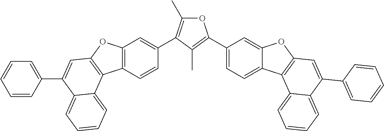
O1C(C)=C(C2=CC3=C(C=C2)C2=C(O3)C=C(C3=CC=CC=C3)C3=CC=CC=C23)C(C)=C1C1=CC=C2C(=C1)OC1=C2C2=CC=CC=C2C(C2=CC=CC=C2)=C1
